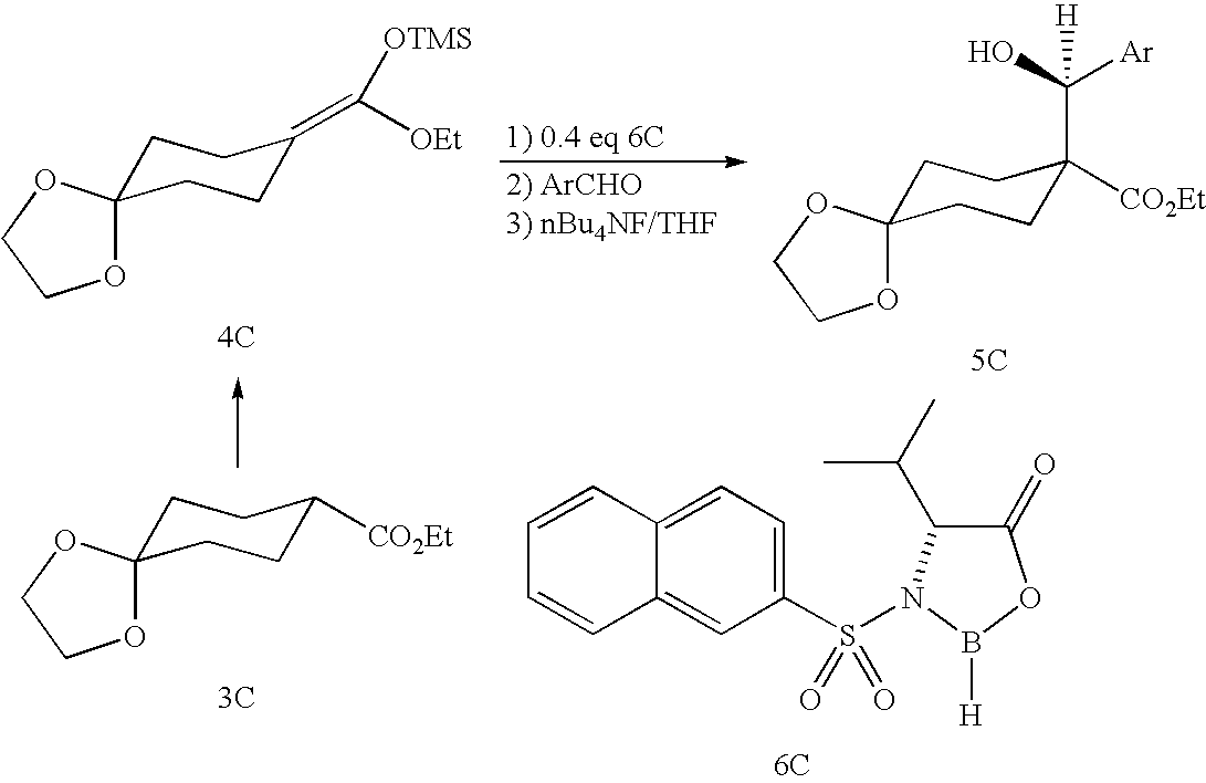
C1C2(CCC(=C([OEt])[OTMS])C1)OCCO2.[4C].C1C2(CCC([CO2Et])C1)OCCO2.[3C].[5C].C1C2(CCC([CO2Et])(C([Ar])(O)[H])C1)OCCO2.C1(=O)C(C(C)C)N(S(C2=CC=C3C(=C2)C=CC=C3)(=O)=O)B([H])O1.[6C]
